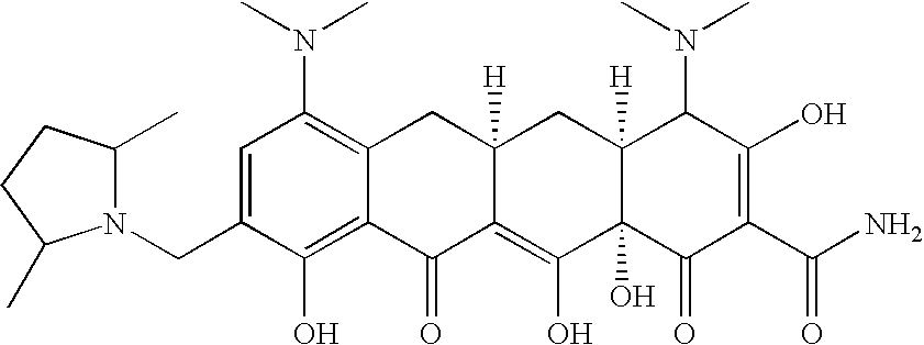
N1(CC2=CC(N(C)C)=C3C(=C2O)C(=O)C2=C(O)C4(O)C([H])(CC2([H])C3)C(N(C)C)C(O)=C(C(N)=O)C4=O)C(C)CCC1C
